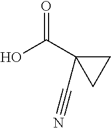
O=C(C1(C#N)CC1)O
